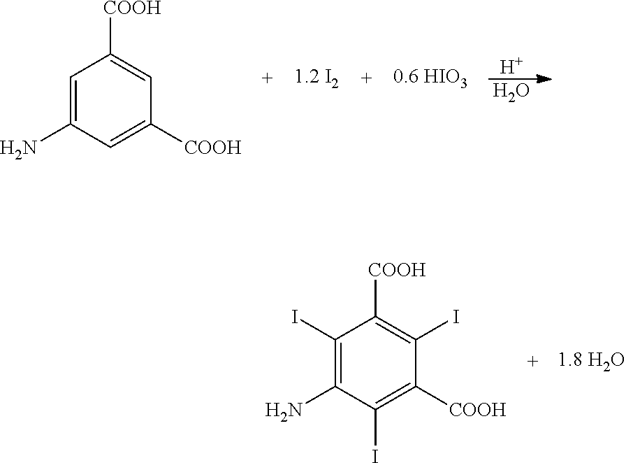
[H].O.C1=C(N)C=C([COOH])C=C1[COOH].C1(I)=C(N)C(I)=C([COOH])C(I)=C1[COOH]
